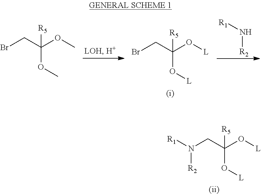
C(Br)C(O[L])([R5])O[L].[(i)].[R2]N[R1].C(Br)C(OC)([R5])OC.[(ii)].C(C(O[L])([R5])O[L])N([R2])[R1]
